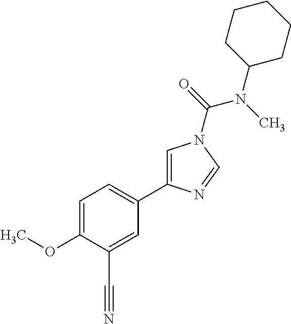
C1=C(OC)C(C#N)=CC(C2=CN(C(=O)N(C)C3CCCCC3)C=N2)=C1
